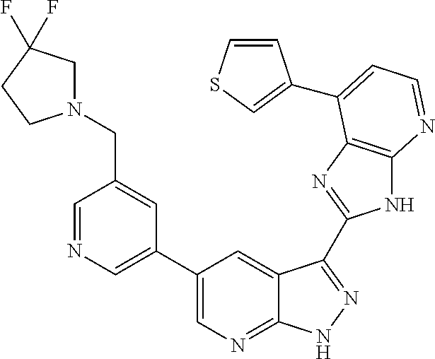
C1=NC=C(C2=CN=C3C(=C2)C(C2=NC4=C(N2)N=CC=C4C2=CSC=C2)=NN3)C=C1CN1CC(F)(F)CC1
